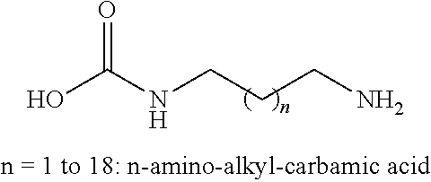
N(CCCN)C(O)=O
